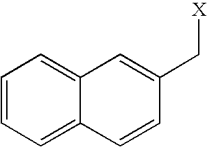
C12=CC=CC=C1C=CC(C[X])=C2
